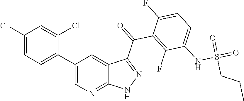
C1(Cl)=CC=C(C2=CN=C3C(=C2)C(C(=O)C2=C(F)C(NS(=O)(=O)CCC)=CC=C2F)=NN3)C(Cl)=C1
